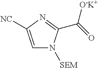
C1=C([NC])N=C(C(=O)[O-K+])N1[SEM]
